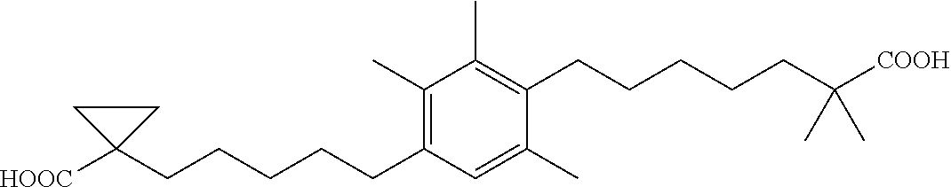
C1(C)=C(CCCCCC2([HOOC])CC2)C=C(C)C(CCCCCC(C)(C)[COOH])=C1C
